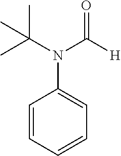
C1=CC=CC=C1N(C(C)(C)C)C([H])=O
